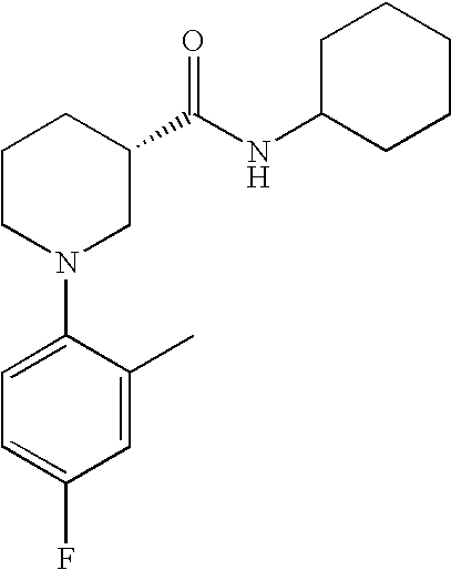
C1(N2CC(C(NC3CCCCC3)=O)CCC2)=CC=C(F)C=C1C
